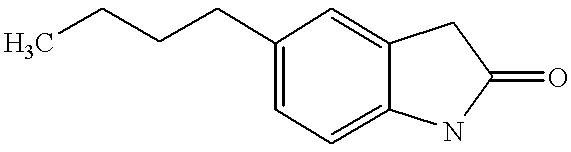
CCCCC1=CC=C2C(=C1)CC(=O)N2
